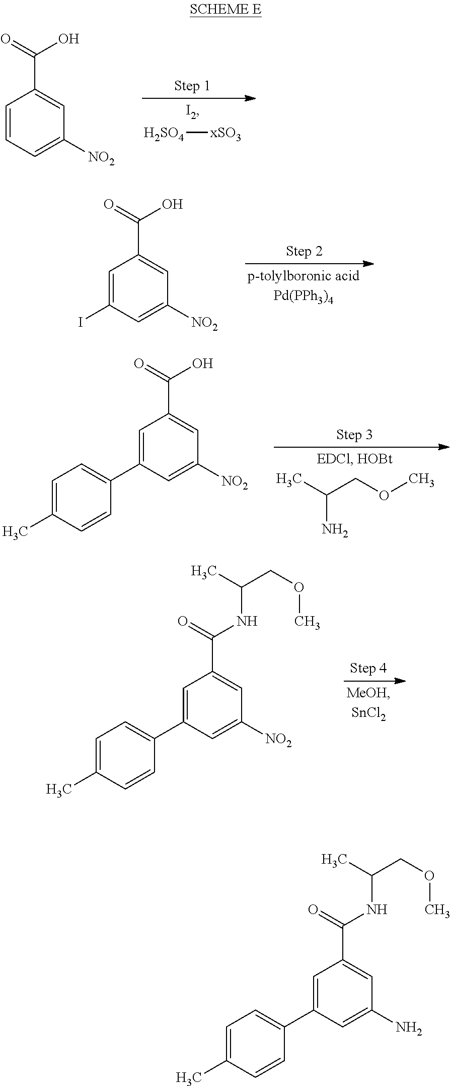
C1=CC=C([NO2])C=C1C(=O)O.[H2SO4][xSO3].C1=C(I)C=C([NO2])C=C1C(=O)O.C1=C(C2=CC=C(C)C=C2)C=C([NO2])C=C1C(=O)O.CC(COC)N.C1=C(C2=CC=C(C)C=C2)C=C([NO2])C=C1C(=O)NC(COC)C.C1=C(C2=CC=C(C)C=C2)C=C(N)C=C1C(=O)NC(COC)C
